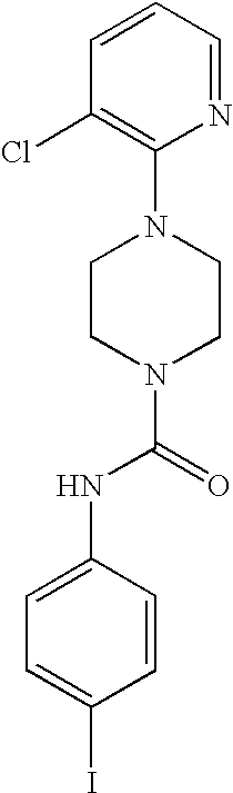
C1(N2CCN(C(NC3=CC=C(I)C=C3)=O)CC2)=C(Cl)C=CC=N1
